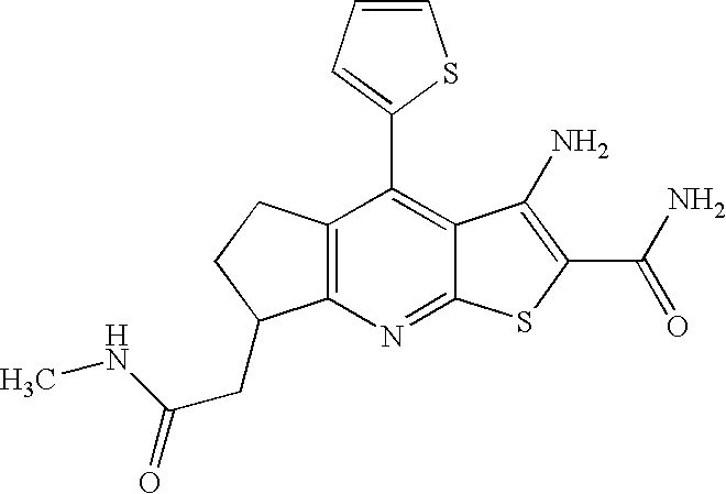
C12=C(C(C3=CC=CS3)=C3C(=N1)SC(C(N)=O)=C3N)CCC2CC(NC)=O
